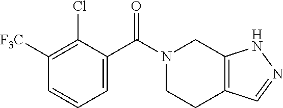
C1([F3C])=C(Cl)C(C(N2CCC3=C(C2)NN=C3)=O)=CC=C1
